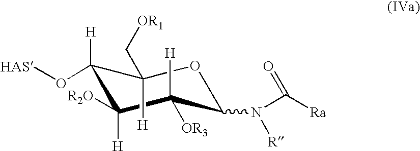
C1(O[HAS])([H])C([R2O])([H])C([H])([OR3])C(N(C([Ra])=O)[R])OC1([H])C[OR1]
